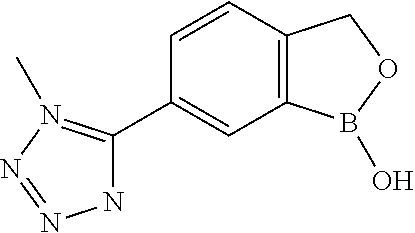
C12=C(B(O)OC1)C=C(C1=N(C)N=NN1)C=C2
